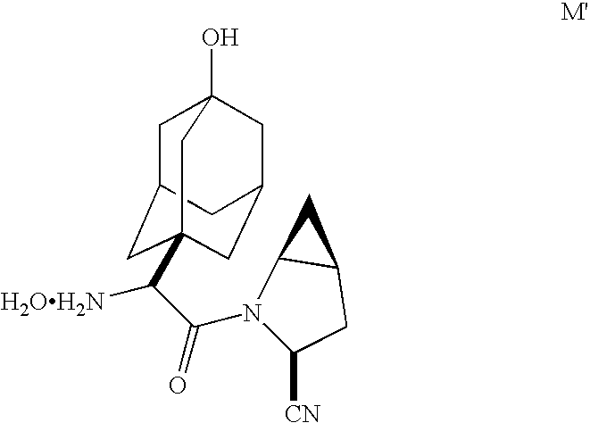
C1C2CC3(C(C(N4C([CN])CC5C4C5)=O)[H2OH2N])CC(CC1(O)C3)C2
